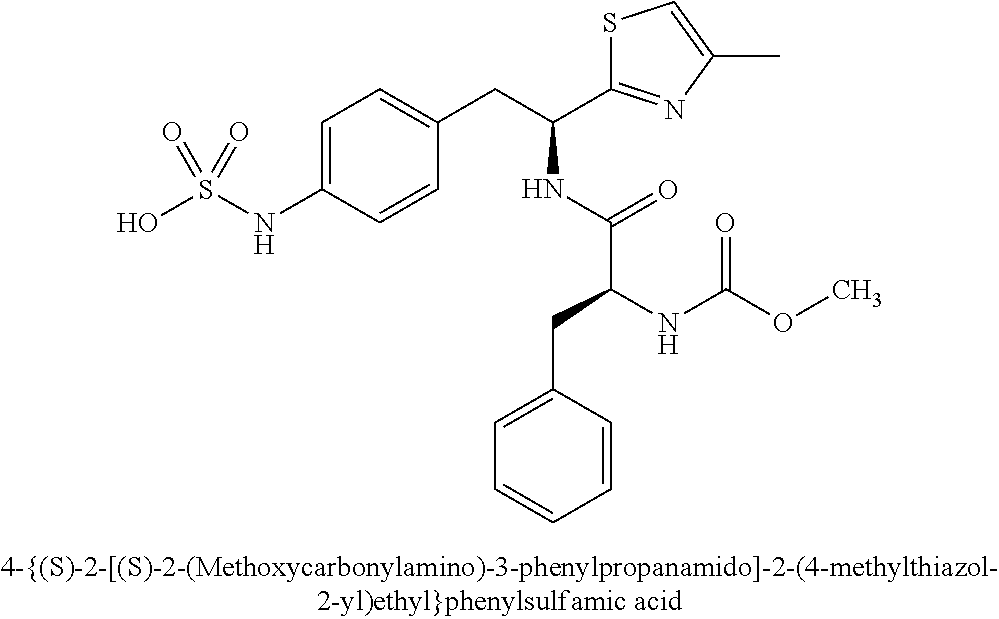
OS(NC1=CC=C(CC(C2=NC(C)=CS2)NC(C(NC(OC)=O)CC2=CC=CC=C2)=O)C=C1)(=O)=O
